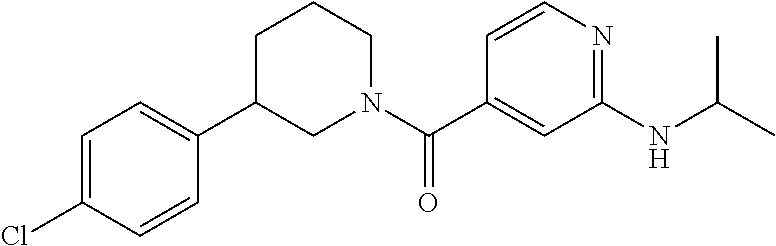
C1=CN=C(NC(C)C)C=C1C(N1CCCC(C2=CC=C(Cl)C=C2)C1)=O
